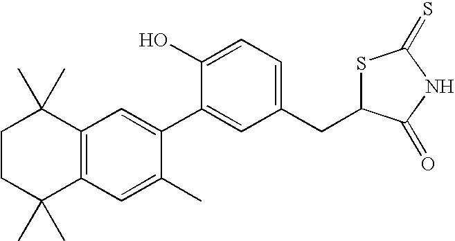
C1CC(C)(C)C2=C(C1(C)C)C=C(C1=CC(CC3SC(=S)NC3=O)=CC=C1O)C(C)=C2
